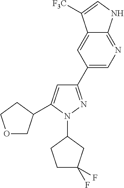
C1(C2=CN=C3C(=C2)C([F3C])=CN3)=NN(C2CCC(F)(F)C2)C(C2COCC2)=C1
